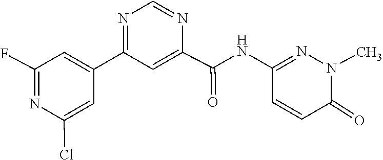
C1(C2=CC(F)=NC(Cl)=C2)=NC=NC(C(NC2=NN(C)C(=O)C=C2)=O)=C1
